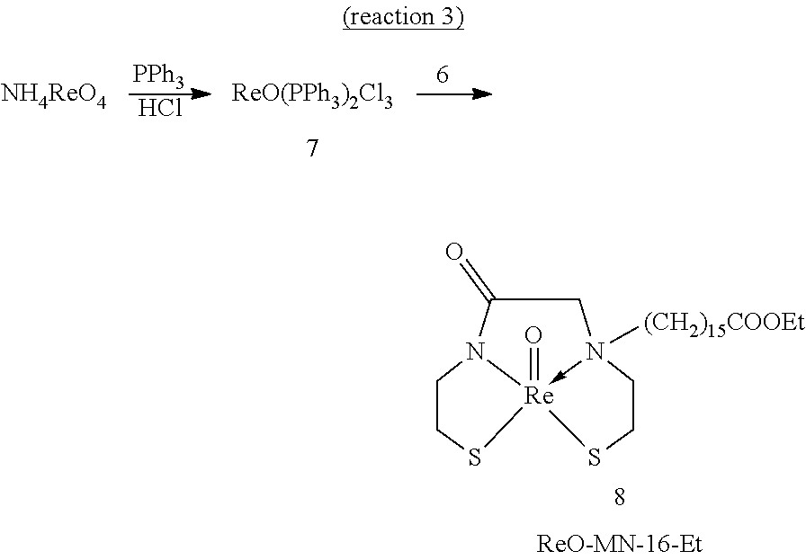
C1CS[Re]23(=O)-N([(CH2)15COOEt])(CC(=O)N12)CCS3.[PPh3].Cl.[ReO(PPh3)2Cl3].[NH4ReO4]
